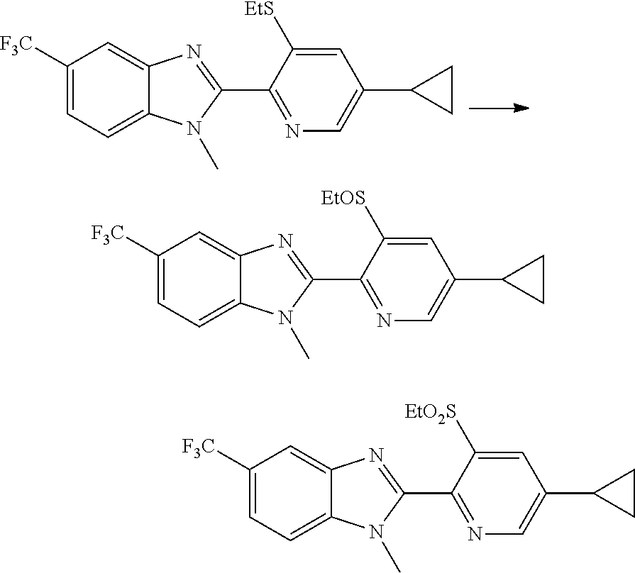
C1([F3C])=CC=C2C(=C1)N=C(C1=NC=C(C3CC3)C=C1[EtS])N2C.C1([F3C])=CC=C2C(=C1)N=C(C1=NC=C(C3CC3)C=C1[EtOS])N2C.C1([F3C])=CC=C2C(=C1)N=C(C1=NC=C(C3CC3)C=C1[EtO2S])N2C
